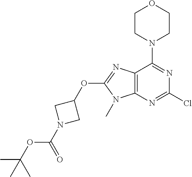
C12=C(N=C(Cl)N=C1N1CCOCC1)N(C)C(OC1CN(C(OC(C)(C)C)=O)C1)=N2
